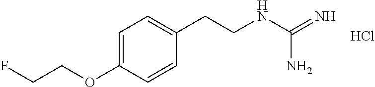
C1=C(OCCF)C=CC(CCNC(=N)N)=C1.Cl
